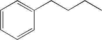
C1=CC=CC(CCCC)=C1
